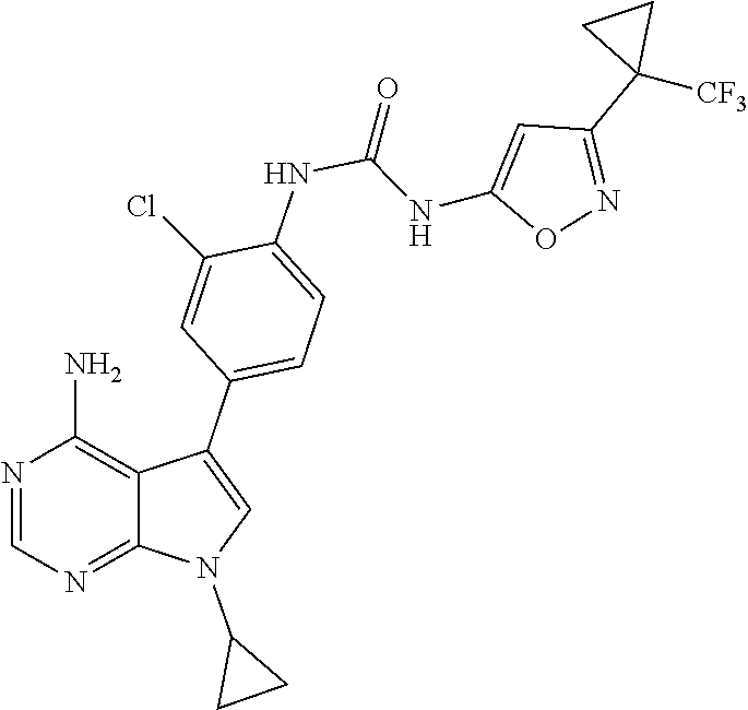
N1=C2N(C3CC3)C=C(C3=CC=C(NC(=O)NC4=CC(C5([CF3])CC5)=NO4)C(Cl)=C3)C2=C(N)N=C1
